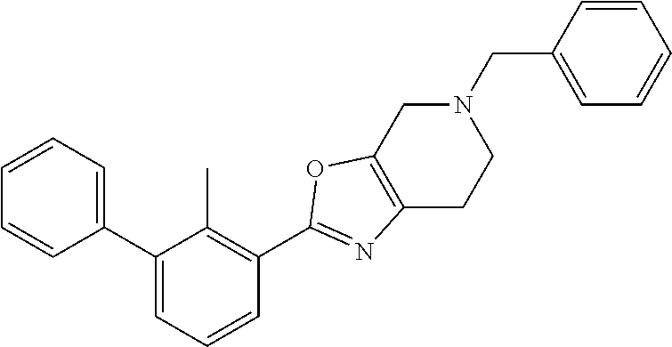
C1=CC=C(C2=CC=CC(C3=NC4=C(CN(CC5=CC=CC=C5)CC4)O3)=C2C)C=C1
